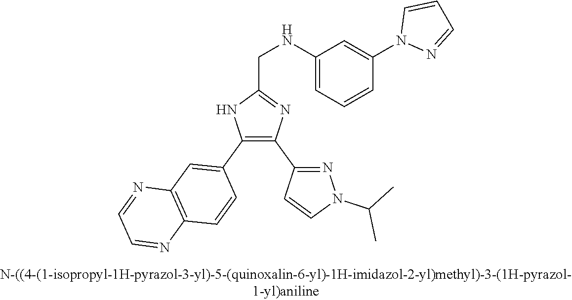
C1(NCC2=NC(C3=NN(C(C)C)C=C3)=C(C3=CC4=C(C=C3)N=CC=N4)N2)=CC=CC(N2N=CC=C2)=C1
